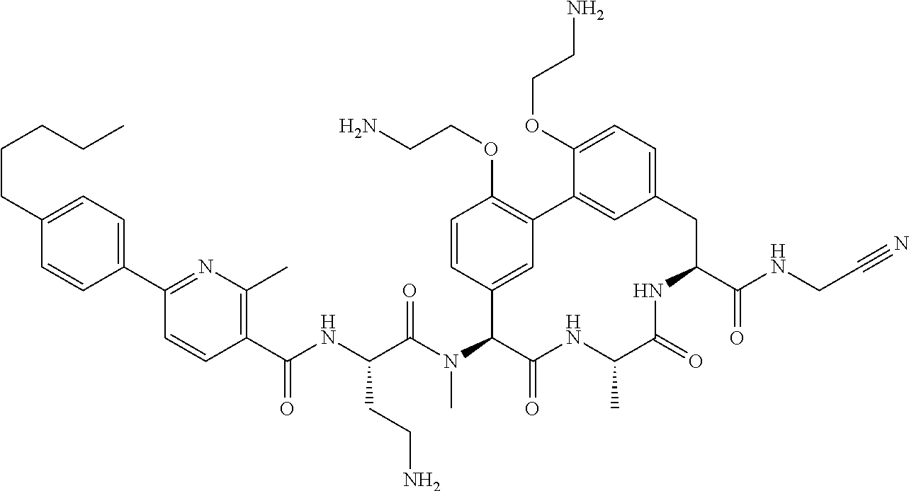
C1(CCCCC)=CC=C(C2=NC(C)=C(C(NC(C(N(C3C(=O)NC(C)C(=O)NC(C(NCC#N)=O)CC4=CC=C(OCCN)C(=C4)C4=C(OCCN)C=CC3=C4)C)=O)CCN)=O)C=C2)C=C1
